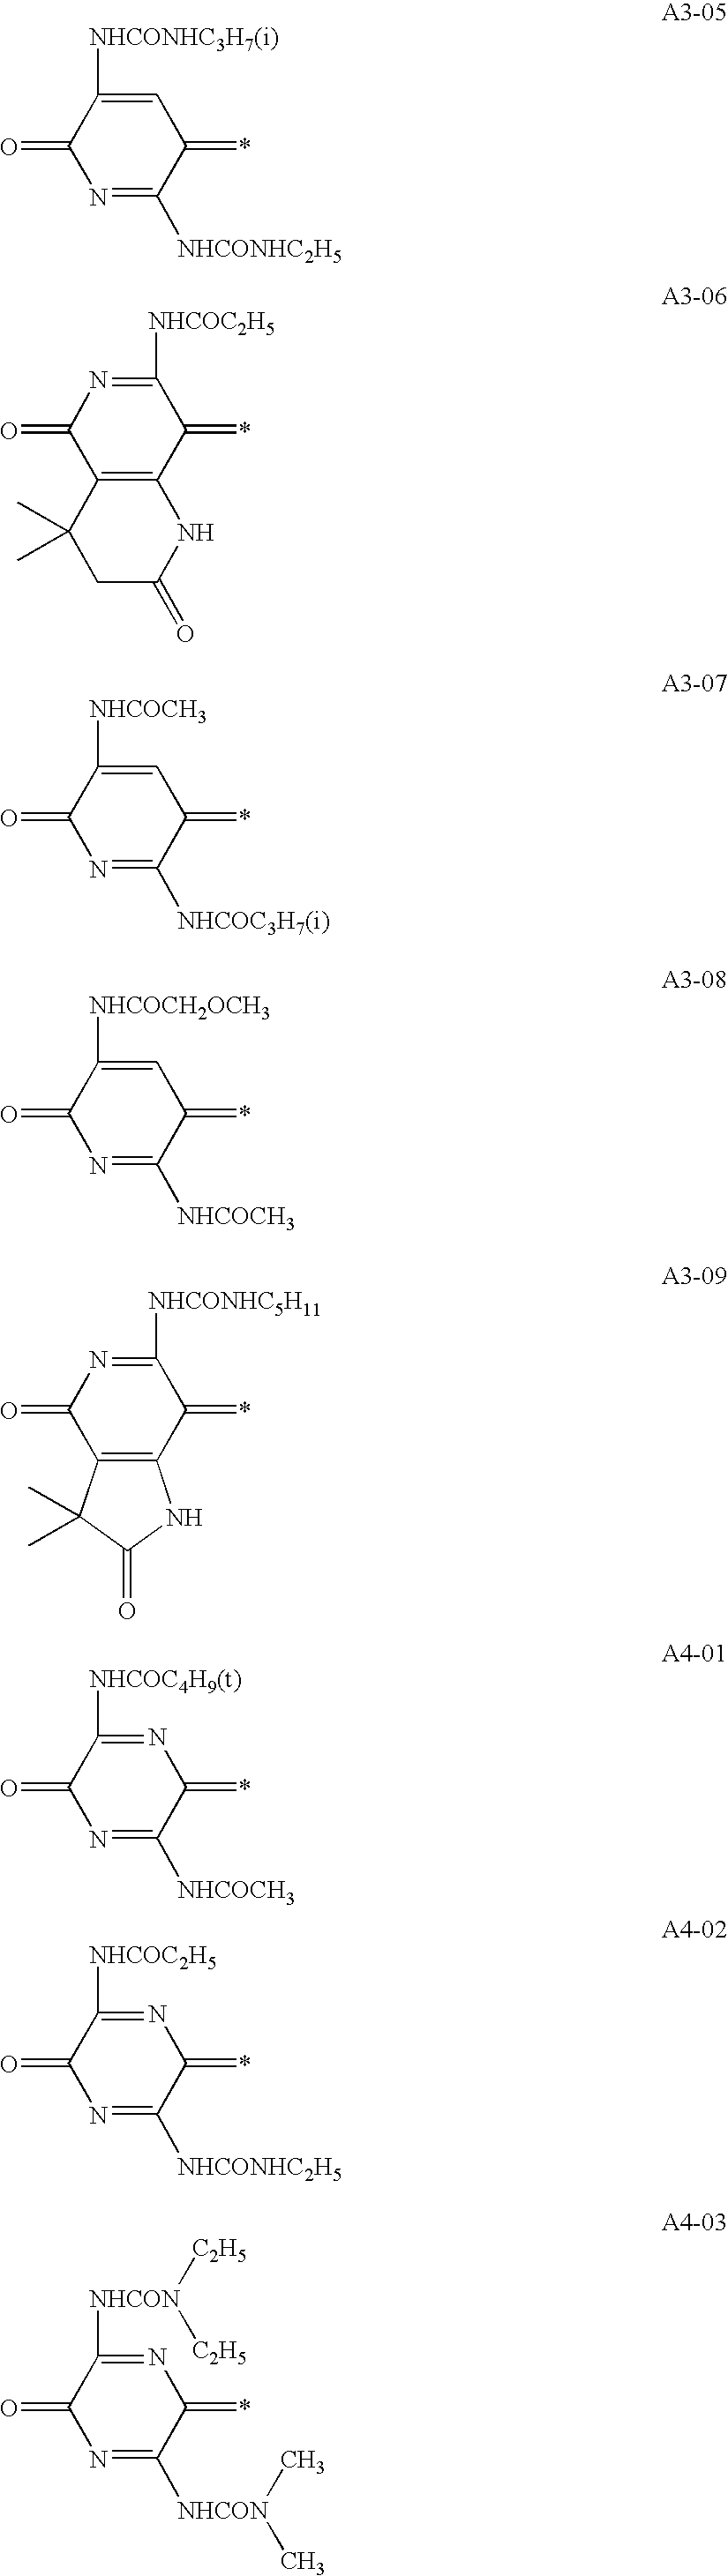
C1=C([NHCONHC3H7(i)])C(=O)N=C([NHCONHC2H5])C1=*.C1([NHCOC2H5])=NC(=O)C2=C(C1=*)NC(=O)CC2(C)C.C1=C([NHCOCH3])C(=O)N=C([NHCOC3H7(i)])C1=*.C1=C([NHCOCH2OCH3])C(=O)N=C([NHCOCH3])C1=*.C1([NHCONHC5H11])=NC(=O)C2=C(C1=*)NC(=O)C2(C)C.N1=C([NHCOC4H9(t)])C(=O)N=C([NHCOCH3])C1=*.N1=C([NHCOC2H5])C(=O)N=C([NHCONHC2H5])C1=*.N1=C([NHCON]([C2H5])[C2H5])C(=O)N=C([NHCON](C)C)C1=*
